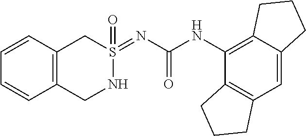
C12=C(C=C3C(=C1NC(=O)N=S1(=O)CC4=C(CN1)C=CC=C4)CCC3)CCC2
